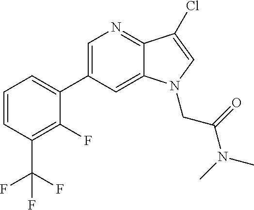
C1=C(C2=CC=CC(C(F)(F)F)=C2F)C=C2C(=N1)C(Cl)=CN2CC(N(C)C)=O
